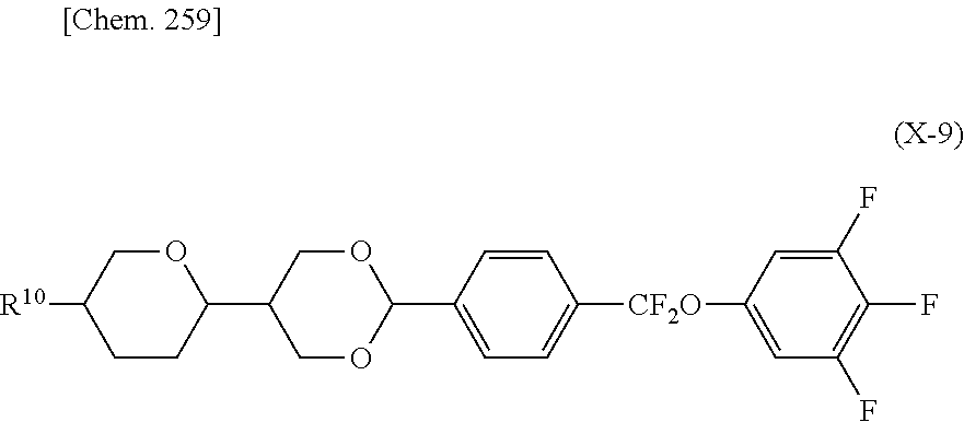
C1CC(C2COC(C3=CC=C([CF2O]C4=CC(F)=C(F)C(F)=C4)C=C3)OC2)OCC1[R10]
